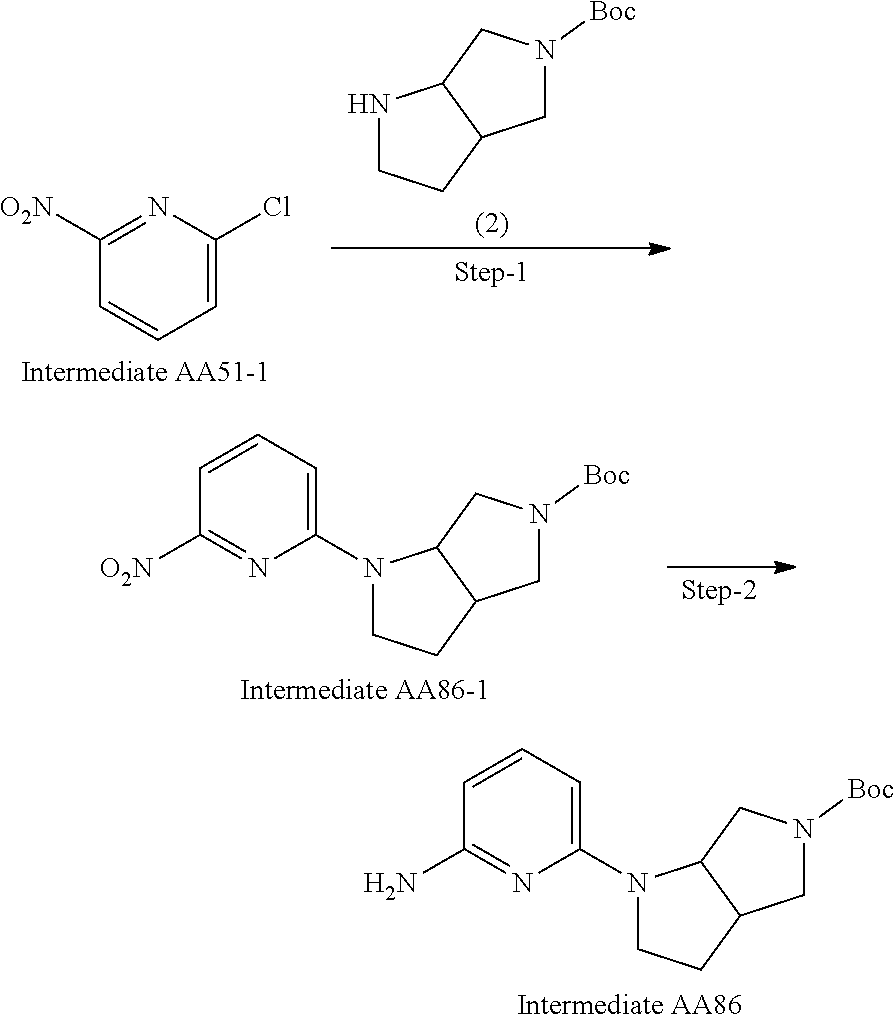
C1([O2N])=NC(Cl)=CC=C1.N1CCC2C1CN([Boc])C2.C1([O2N])=NC(N2CCC3C2CN([Boc])C3)=CC=C1.C1(N)=NC(N2CCC3C2CN([Boc])C3)=CC=C1
